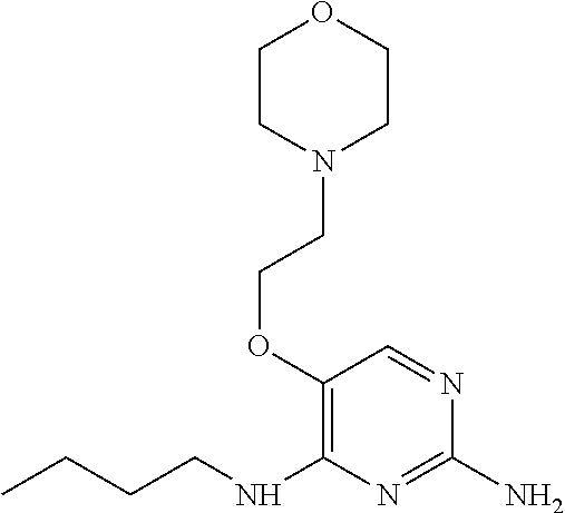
C1(N)=NC(NCCCC)=C(OCCN2CCOCC2)C=N1
